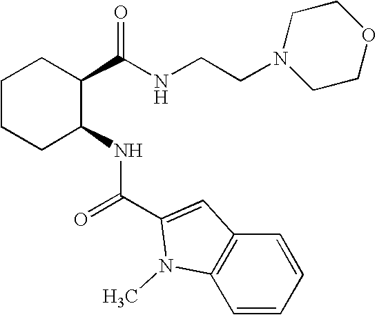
C1CCC(NC(=O)C2=CC3=C(C=CC=C3)N2C)C(C(NCCN2CCOCC2)=O)C1
